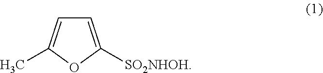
C1=C([SO2NHOH])OC(C)=C1
